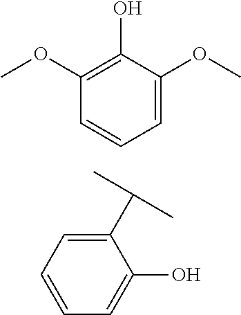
C1=C(OC)C(O)=C(OC)C=C1.C1(C(C)C)=CC=CC=C1O
